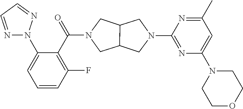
C1(N2N=CC=N2)=CC=CC(F)=C1C(N1CC2C(C1)CN(C1=NC(N3CCOCC3)=CC(C)=N1)C2)=O
